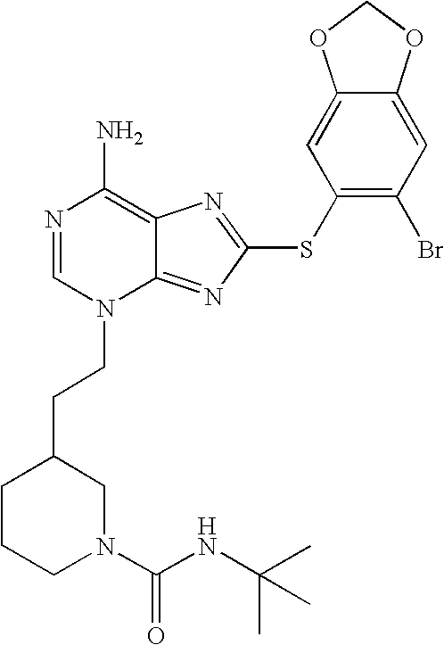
N1=CN(CCC2CCCN(C(NC(C)(C)C)=O)C2)C2=NC(SC3=C(Br)C=C4C(=C3)OCO4)=NC2=C1N
